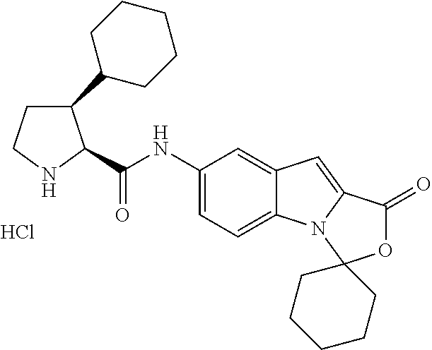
C1CNC(C(NC2=CC=C3C(=C2)C=C2N3C3(OC2=O)CCCCC3)=O)C1C1CCCCC1.Cl
